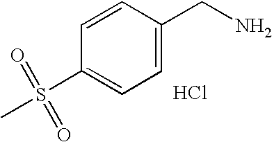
C1=CC(S(C)(=O)=O)=CC=C1CN.Cl
